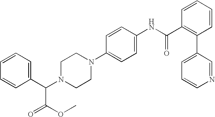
N1=CC(C2=C(C(NC3=CC=C(N4CCN(C(C5=CC=CC=C5)C(OC)=O)CC4)C=C3)=O)C=CC=C2)=CC=C1
